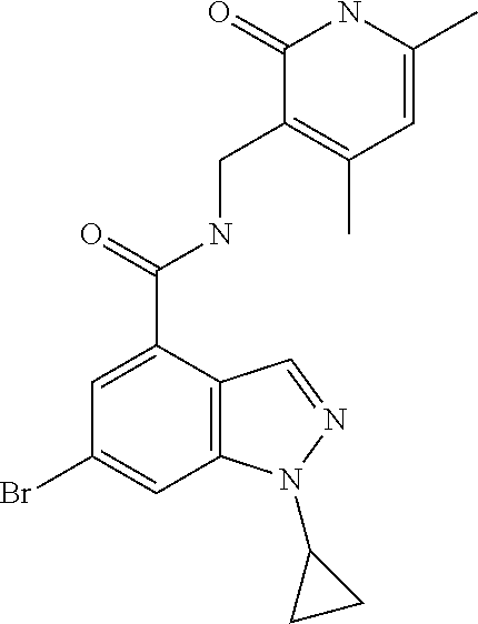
C1(Br)=CC2=C(C(C(=O)NCC3=C(C)C=C(C)NC3=O)=C1)C=NN2C1CC1
